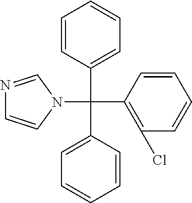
N1=CN(C(C2=C(Cl)C=CC=C2)(C2=CC=CC=C2)C2=CC=CC=C2)C=C1
